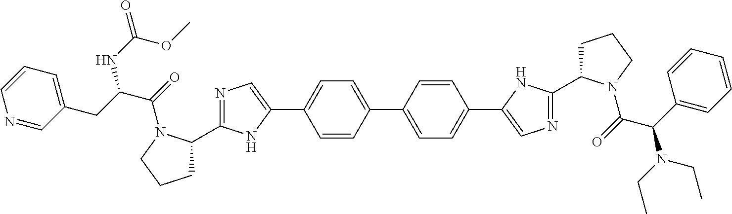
N1=C(C2CCCN2C(=O)C(CC2=CC=CN=C2)NC(=O)OC)NC(C2=CC=C(C3=CC=C(C4=CN=C(C5CCCN5C(=O)C(C5=CC=CC=C5)N(CC)CC)N4)C=C3)C=C2)=C1
